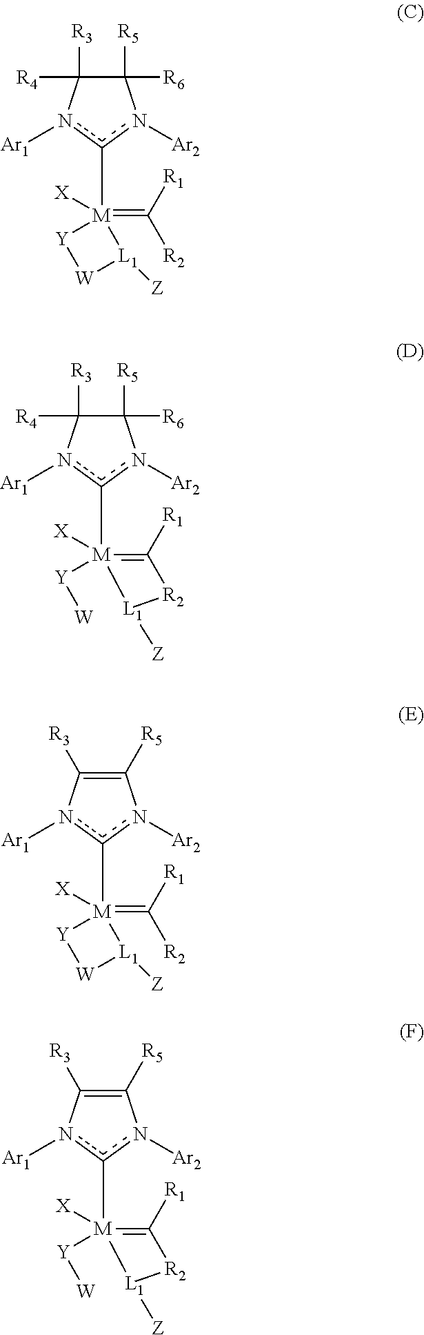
[M]1(=C([R1])[R2])(c2n([Ar2])C([R5])([R6])C([R4])([R3])n2[Ar1])([X])[Y][W][L1]1[Z].[M]1(c2n([Ar2])C([R5])([R6])C([R4])([R3])n2[Ar1])([X])([Y][W])=C([R1])[R2][L1]1[Z].[M]1(=C([R1])[R2])(c2n([Ar2])C([R5])=C([R3])n2[Ar1])([X])[Y][W][L1]1[Z].[M]1(c2n([Ar2])C([R5])=C([R3])n2[Ar1])([X])([Y][W])=C([R1])[R2][L1]1[Z]
